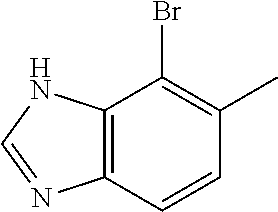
C12=C(C=CC(C)=C1Br)N=CN2
